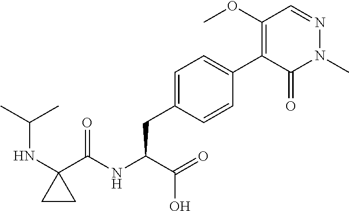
C1(NC(C)C)(C(NC(C(O)=O)CC2=CC=C(C3=C(OC)C=NN(C)C3=O)C=C2)=O)CC1
